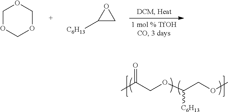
CC(COC(COC)[C6H13])=O.C1OCOCO1.C1([C6H13])CO1
